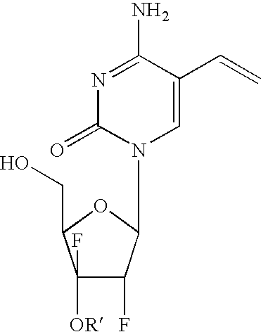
N1=C(N)C(C=C)=CN(C2C(F)C(F)([OR])C(CO)O2)C1=O
